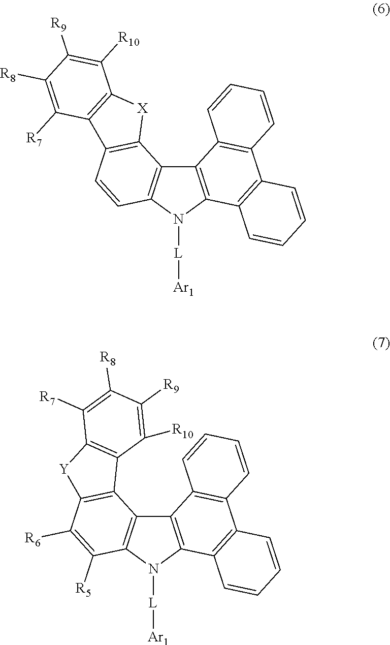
C12=C(N([L][Ar1])C3=C1C1=C(C=C3)C3=C([X]1)C([R10])=C([R9])C([R8])=C3[R7])C1=C(C3=C2C=CC=C3)C=CC=C1.C12=C(N([L][Ar1])C3=C1C1=C(C([R6])=C3[R5])[Y]C3=C1C([R10])=C([R9])C([R8])=C3[R7])C1=C(C3=C2C=CC=C3)C=CC=C1
